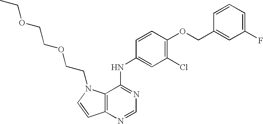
C12=C(N=CN=C1NC1=CC(Cl)=C(OCC3=CC(F)=CC=C3)C=C1)C=CN2CCOCCOCC
